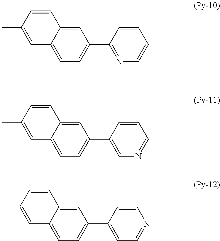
C1=C2C(=CC=C1C1=NC=CC=C1)C=C(C)C=C2.C1=C2C(=CC=C1C1=CN=CC=C1)C=C(C)C=C2.C1=C2C(=CC=C1C1=CC=NC=C1)C=C(C)C=C2
